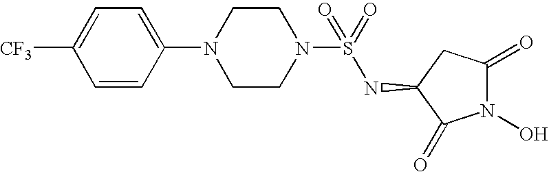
C1=CC(N2CCN(S(NC3C(=O)N(O)C(=O)C3)(=O)=O)CC2)=CC=C1[CF3]
